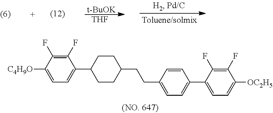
[t-BuOK].[THF].C1(F)=C(F)C([C4H9O])=CC=C1C1CCC(CCC2=CC=C(C3=CC=C([OC2H5])C(F)=C3F)C=C2)CC1
